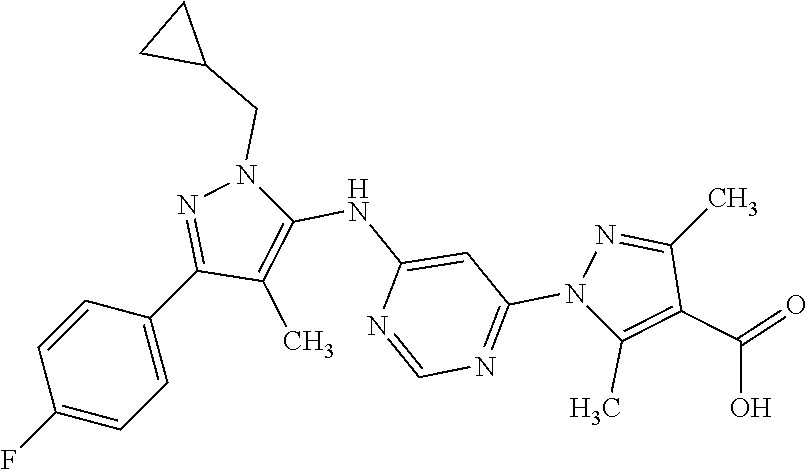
C1=C(F)C=CC(C2=NN(CC3CC3)C(NC3=CC(N4C(C)=C(C(O)=O)C(C)=N4)=NC=N3)=C2C)=C1
